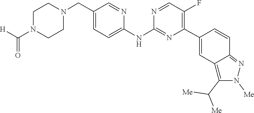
C1CN(C(=O)[H])CCN1CC1=CC=C(NC2=NC(C3=CC4=C(C([Me])[Me])N([Me])N=C4C=C3)=C(F)C=N2)N=C1
